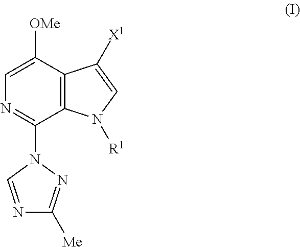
C12=C(C([OMe])=CN=C1N1N=C([Me])N=C1)C([X1])=CN2[R1]
